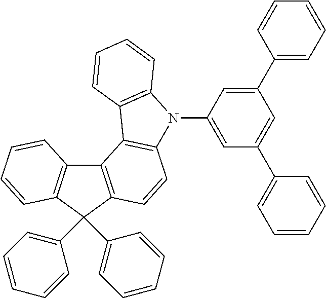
C12=C(C(C3=CC=CC=C3)(C3=CC=CC=C3)C3=C1C=CC=C3)C=CC1=C2C2=C(N1C1=CC(C3=CC=CC=C3)=CC(C3=CC=CC=C3)=C1)C=CC=C2
